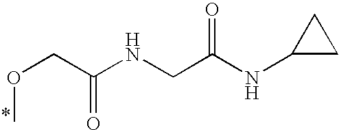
C(C(NCC(NC1CC1)=O)=O)OC
